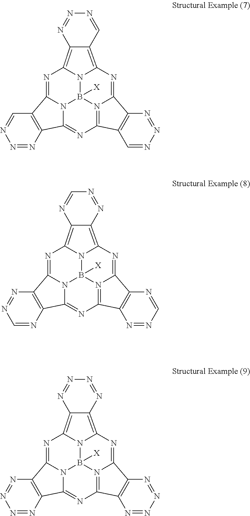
N1=C2N3B4([X])N5C1=C1C(=C5N=C5N4=C(N=C3C3=C2N=NN=N3)C2=C5N=NN=N2)N=NN=N1.N1=C2N3B4([X])N5C1=C1C(=C5N=C5N4=C(N=C3C3=C2N=NC=N3)C2=C5N=CN=N2)N=NC=N1.N1=C2N3B4([X])N5C1=C1C(=C5N=C5N4=C(N=C3C3=C2C=NN=N3)C2=C5N=NN=C2)C=NN=N1
